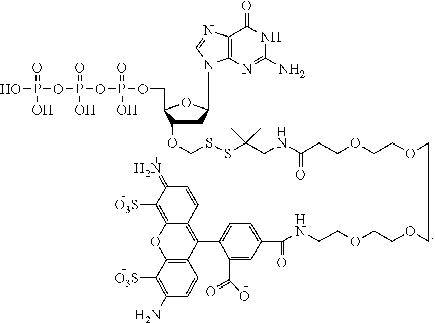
C1C(OCSSC(CNC(CCOCCOCCOCCOCCNC(C2=CC=C(C3=C4C(=C([O3S])C(=N)C=C4)OC4=C3C=CC(N)=C4[O3S])C(C(=O)O)=C2)=O)=O)(C)C)C(COP(OP(OP(O)(=O)O)(=O)O)(=O)O)OC1N1C2=C(C(=O)NC(N)=N2)N=C1
